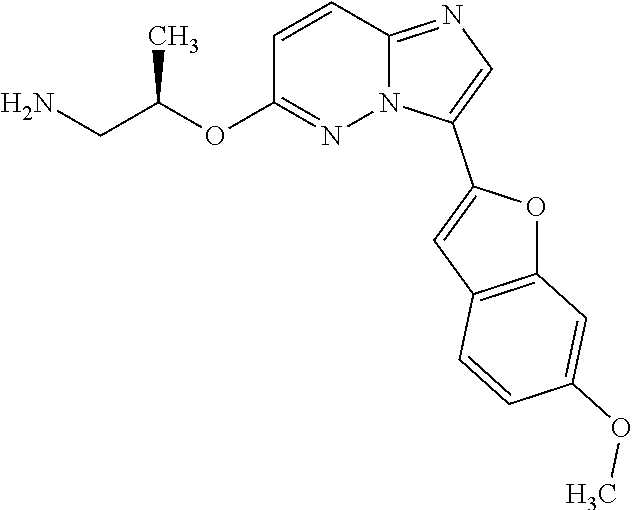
C1=CC2=NC=C(C3=CC4=C(O3)C=C(OC)C=C4)N2N=C1OC(CN)C
